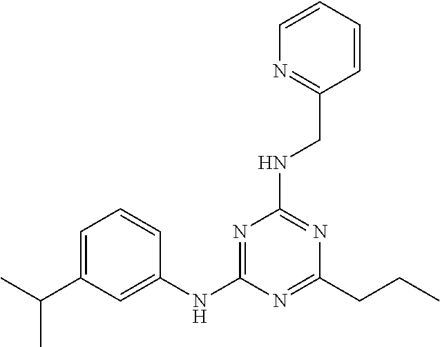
C1=C(C(C)C)C=C(NC2=NC(NCC3=NC=CC=C3)=NC(CCC)=N2)C=C1
